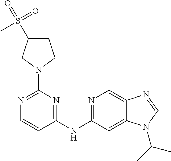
C1=CC(NC2=NC=C3C(=C2)N(C(C)C)C=N3)=NC(N2CCC(S(=O)(=O)C)C2)=N1
